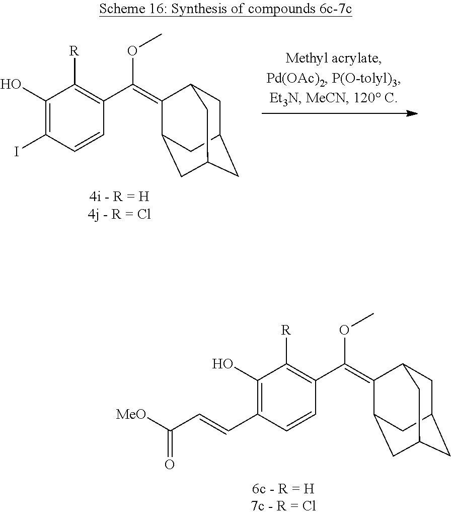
C1(O)=C(I)C=CC(C(OC)=C2C3CC4CC(CC2C4)C3)=C1[R].C1(O)=C(C=CC([MeO])=O)C=CC(C(OC)=C2C3CC4CC(CC2C4)C3)=C1[R]
